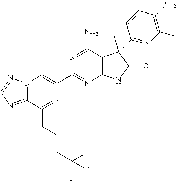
C12=NC=NN1C=C(C1=NC3=C(C(N)=N1)C(C)(C1=NC(C)=C([CF3])C=C1)C(=O)N3)N=C2CCCC(F)(F)F
